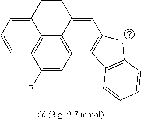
C1(F)=CC2=C3C4=C1C=CC=C4C=CC3=CC(C)=C2C1=C(C)C=CC=C1
